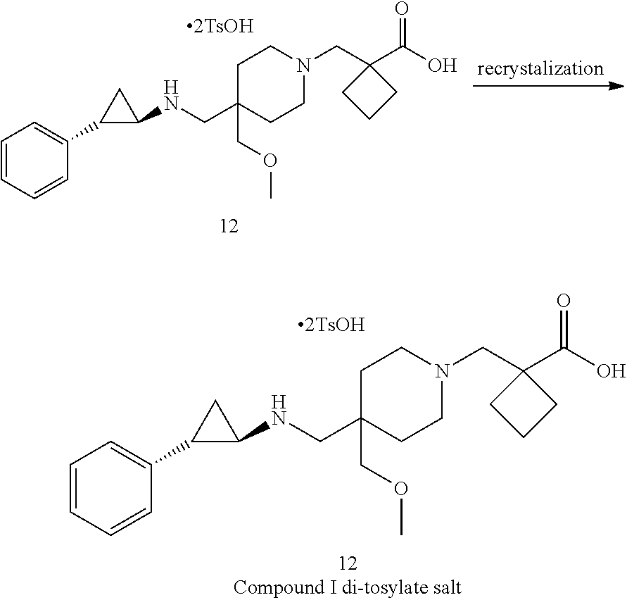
C(C1(COC)CCN(CC2(C(O)=O)CCC2)CC1)NC1CC1C1=CC=CC=C1.C(C1(COC)CCN(CC2(C(O)=O)CCC2)CC1)NC1CC1C1=CC=CC=C1
